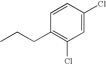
C1=CC(Cl)=CC(Cl)=C1CCC
